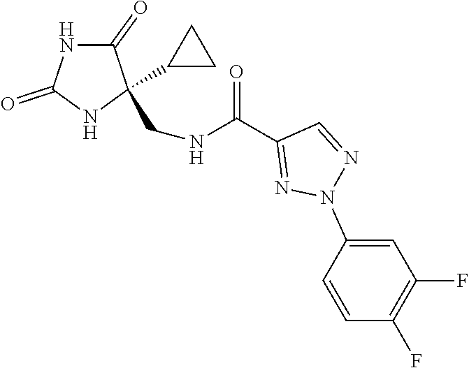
N1C(=O)C(C2CC2)(CNC(C2=NN(C3=CC(F)=C(F)C=C3)N=C2)=O)NC1=O
